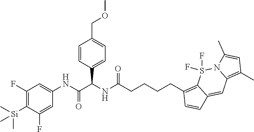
C1(F)=C([Si](C)(C)C)C(F)=CC(NC(C(NC(CCCCC2=C3C(=CC4=C(C)C=C(C)N4S3(F)F)C=C2)=O)C2=CC=C(COC)C=C2)=O)=C1
